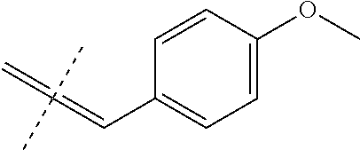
C1=CC(OC)=CC=C1C=C(C)(C)=C
